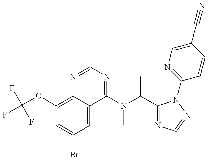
C1(OC(F)(F)F)=C2C(=CC(Br)=C1)C(N(C)C(C)C1=NC=NN1C1=NC=C(C#N)C=C1)=NC=N2
